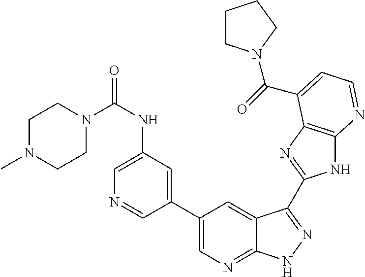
C1(C2=CN=C3C(=C2)C(C2=NC4=C(N2)N=CC=C4C(=O)N2CCCC2)=NN3)=CC(NC(N2CCN(C)CC2)=O)=CN=C1
